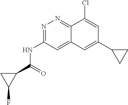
N1=C(NC(C2CC2F)=O)C=C2C(=N1)C(Cl)=CC(C1CC1)=C2
